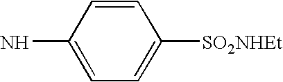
C1=CC(N)=CC=C1[SO2NHEt]
